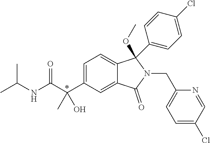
*.C(O)(C)(C1=CC=C2C(=C1)C(=O)N(CC1=CC=C(Cl)C=N1)C2(C1=CC=C(Cl)C=C1)OC)C(NC(C)C)=O
